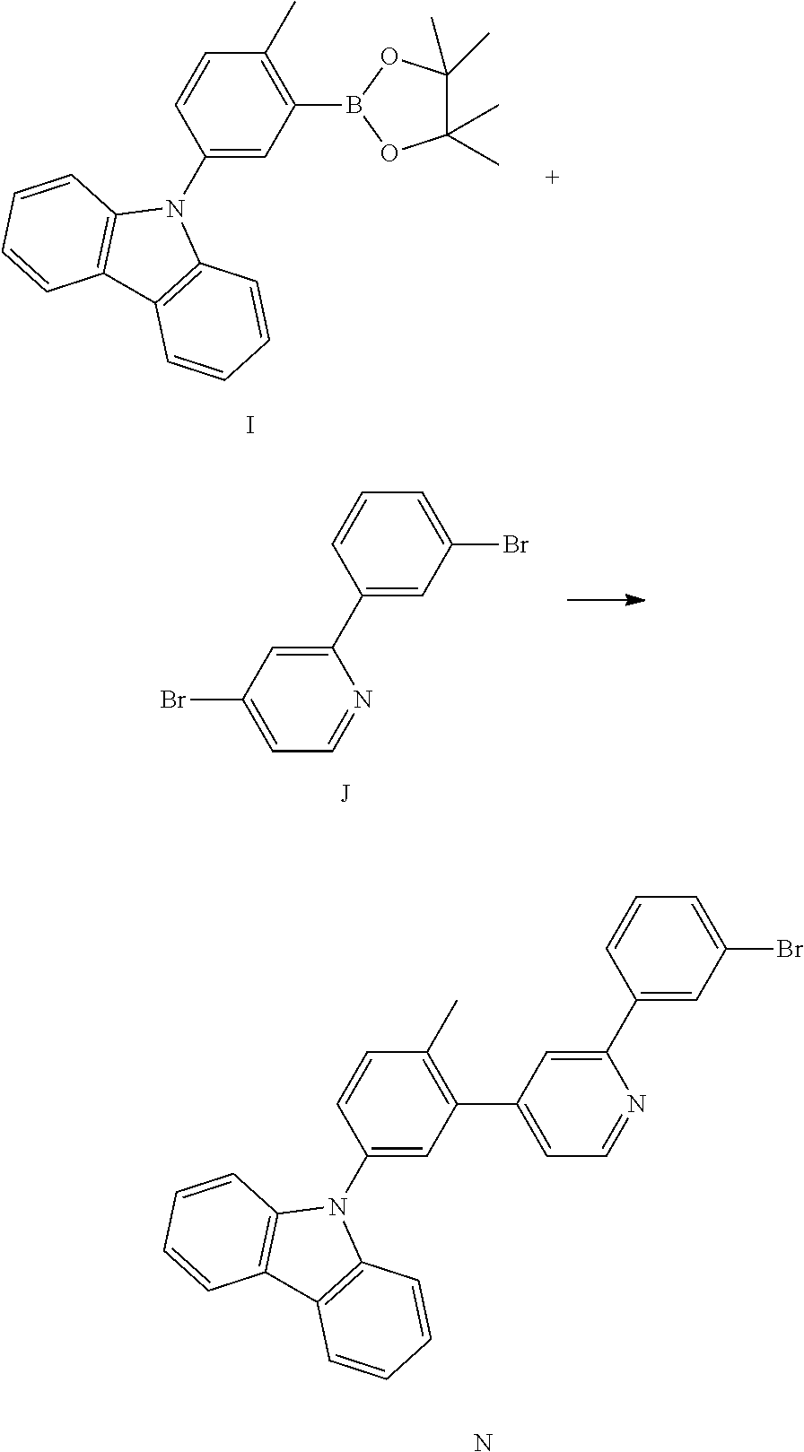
C1=CC2=C(C=C1)N(C1=CC(B3OC(C)(C)C(C)(C)O3)=C(C)C=C1)C1=C2C=CC=C1.I.C1(C2=CC(Br)=CC=C2)=CC(Br)=CC=N1.C1=CC2=C(C=C1)N(C1=CC(C3=CC=NC(C4=CC(Br)=CC=C4)=C3)=C(C)C=C1)C1=C2C=CC=C1.N
